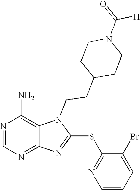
C1=NC(N)=C2C(=N1)N=C(SC1=NC=CC=C1Br)N2CCC1CCN(C([H])=O)CC1
